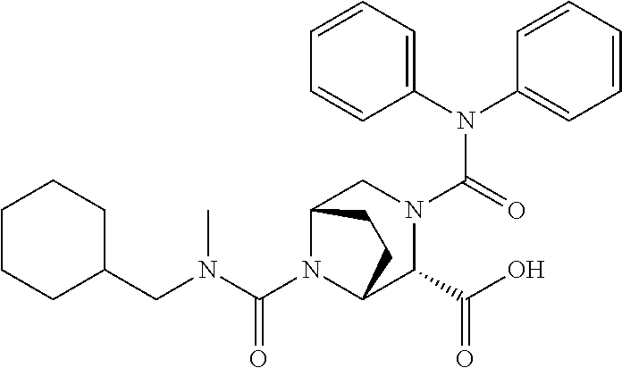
C(N1C2C(C(O)=O)N(C(N(C3=CC=CC=C3)C3=CC=CC=C3)=O)CC1CC2)(N(CC1CCCCC1)C)=O
